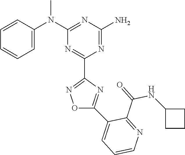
C1=CC(N(C2=NC(N)=NC(C3=NOC(C4=CC=CN=C4C(=O)NC4CCC4)=N3)=N2)C)=CC=C1
